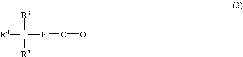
[R4]C(N=C=O)([R3])[R5]
